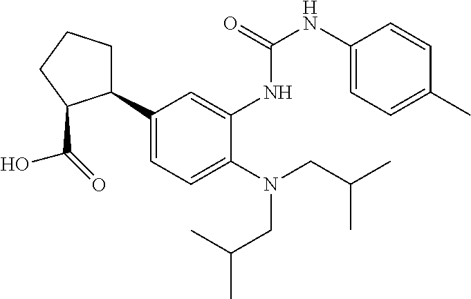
C1(C2CCCC2C(=O)O)=CC=C(N(CC(C)C)CC(C)C)C(NC(NC2=CC=C(C)C=C2)=O)=C1
